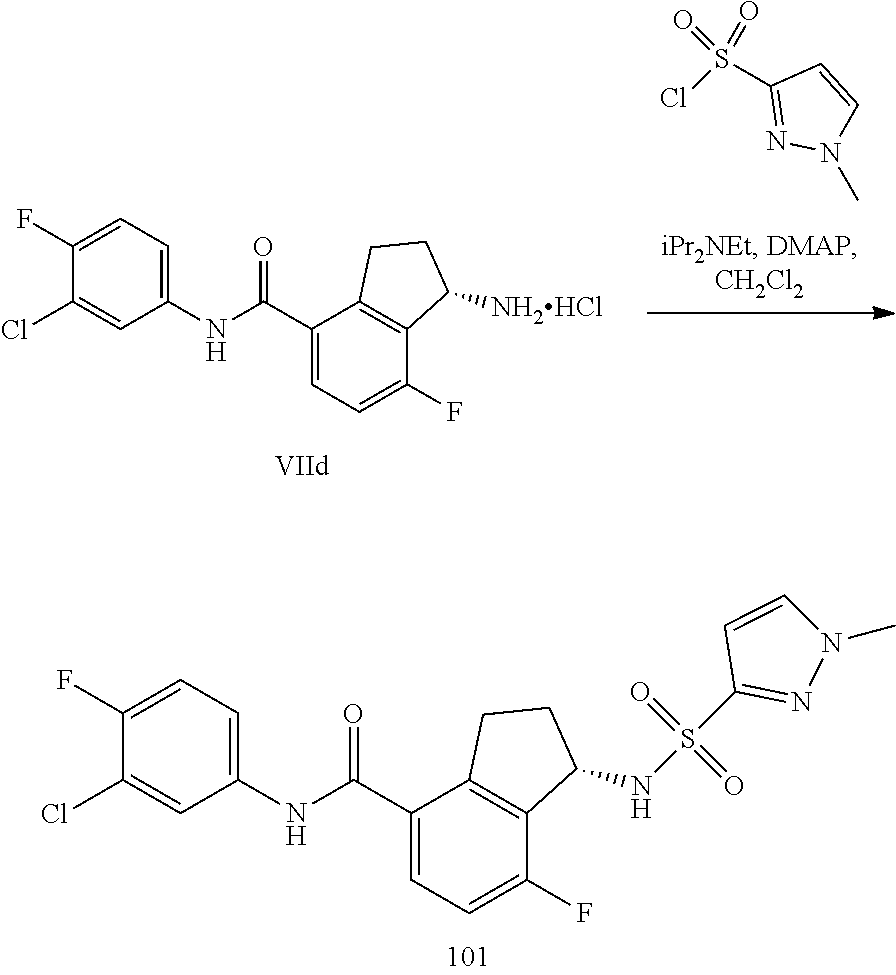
C1(Cl)=CC(NC(C2=CC=C(F)C3=C2CCC3NS(=O)(=O)C2=NN(C)C=C2)=O)=CC=C1F.S(Cl)(=O)(=O)C1=NN(C)C=C1.C1(Cl)=CC(NC(C2=CC=C(F)C3=C2CCC3[NH2HCl])=O)=CC=C1F
